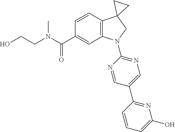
N(C(C1=CC2=C(C=C1)C1(CN2C2=NC=C(C3=NC(O)=CC=C3)C=N2)CC1)=O)(C)CCO
